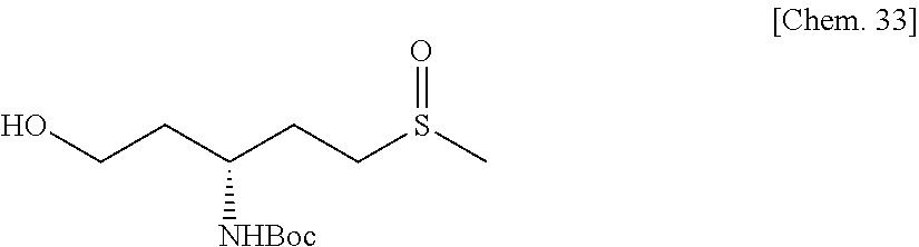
OCCC(CCS(C)=O)[NHBoc]
